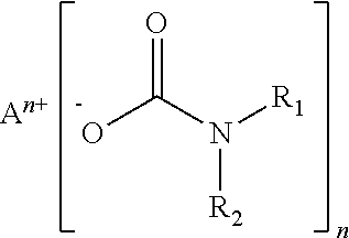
O=C(N([R1])[R2])O
